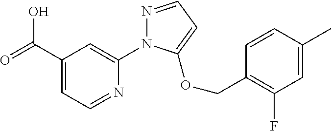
C(C1=CC=NC(N2N=CC=C2OCC2=C(F)C=C(C)C=C2)=C1)(=O)O
